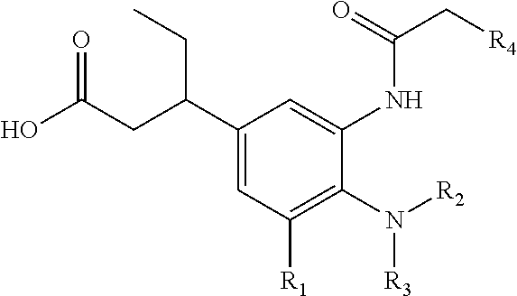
C1(C(CC(O)=O)CC)=CC([R1])=C(N([R2])[R3])C(NC(C[R4])=O)=C1
